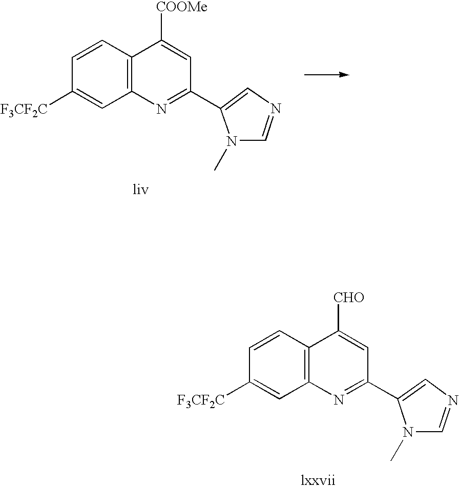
C1([F3CF2C])=CC2=C(C=C1)C([COOMe])=CC(C1=CN=CN1C)=N2.C1([F3CF2C])=CC2=C(C=C1)C([CHO])=CC(C1=CN=CN1C)=N2
